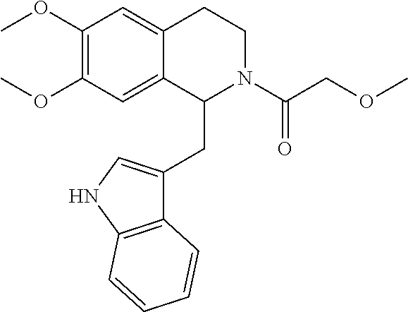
COC1=C(OC)C=C2C(=C1)C(CC1=CNC3=C1C=CC=C3)N(C(COC)=O)CC2
